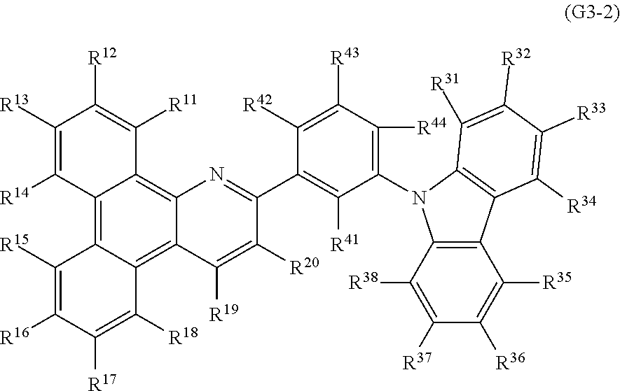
C12=C3C(=C4C(=C1C([R11])=C([R12])C([R13])=C2[R14])N=C(C1=C([R41])C(N2C5=C(C6=C2C([R31])=C([R32])C([R33])=C6[R34])C([R35])=C([R36])C([R37])=C5[R38])=C([R44])C([R43])=C1[R42])C([R20])=C4[R19])C([R18])=C([R17])C([R16])=C3[R15]
